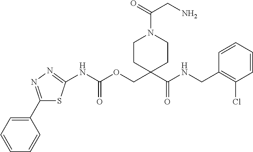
C1=CC(CNC(C2(COC(NC3=NN=C(C4=CC=CC=C4)S3)=O)CCN(C(CN)=O)CC2)=O)=C(Cl)C=C1
